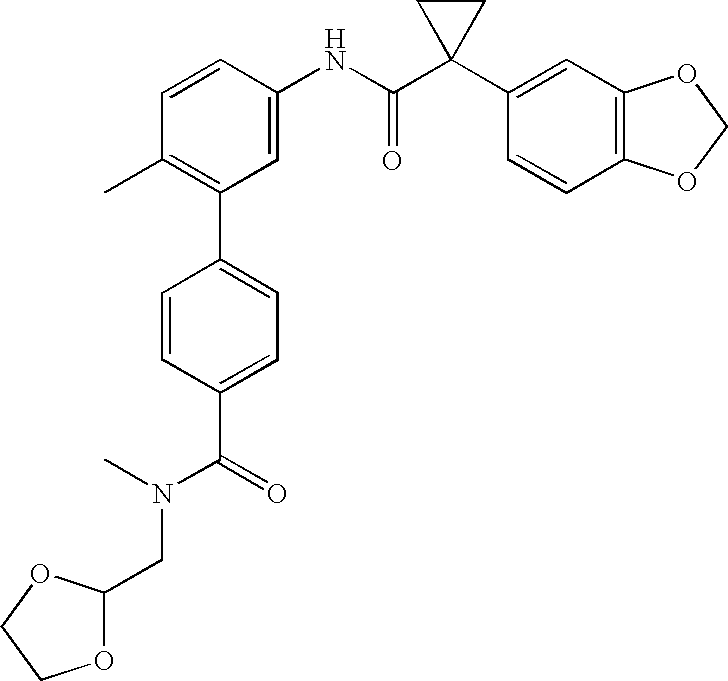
C1(NC(C2(C3=CC4=C(C=C3)OCO4)CC2)=O)=CC(C2=CC=C(C(N(CC3OCCO3)C)=O)C=C2)=C(C)C=C1
